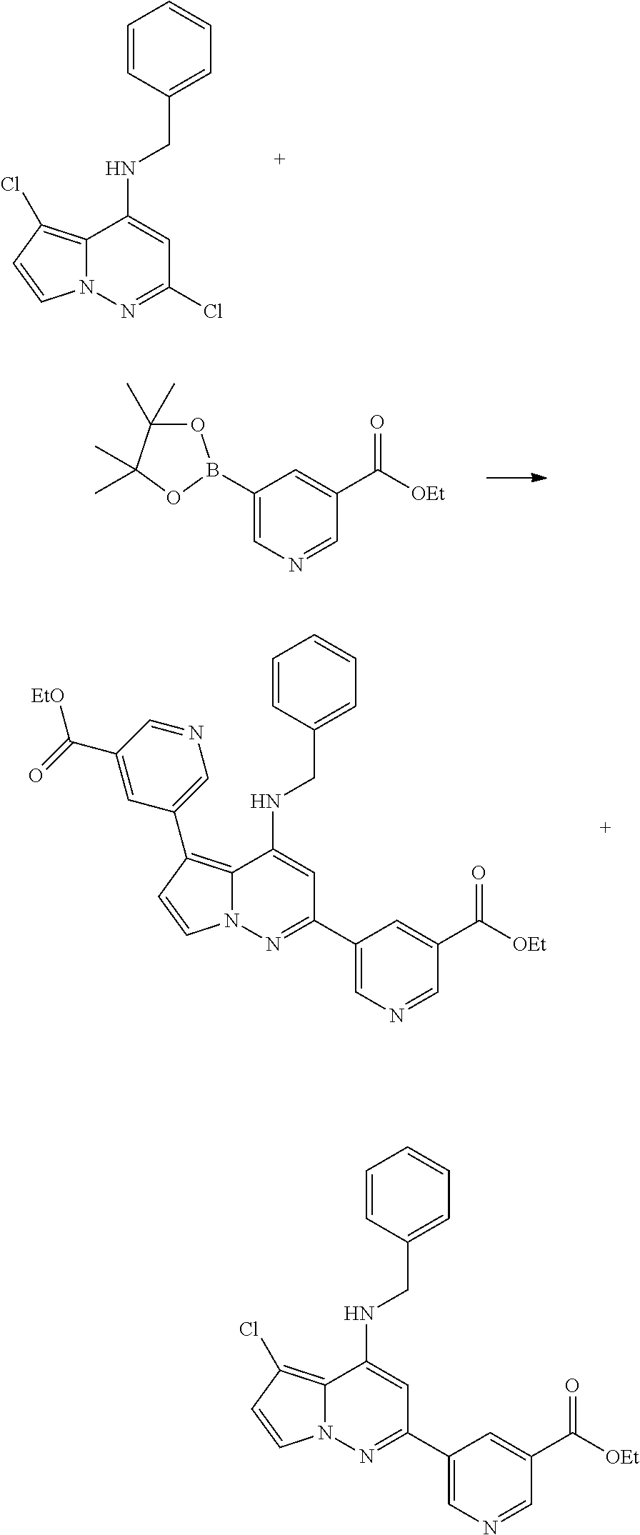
N12C(=C(Cl)C=C1)C(NCC1=CC=CC=C1)=CC(Cl)=N2.C1=C(B2OC(C)(C)C(C)(C)O2)C=C(C([OEt])=O)C=N1.C1=C(C2=NN3C(=C(C4=CN=CC(C([EtO])=O)=C4)C=C3)C(NCC3=CC=CC=C3)=C2)C=C(C([OEt])=O)C=N1.C1=C(C2=NN3C(=C(Cl)C=C3)C(NCC3=CC=CC=C3)=C2)C=C(C([OEt])=O)C=N1
